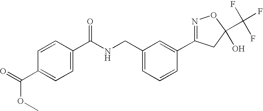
C1(C(NCC2=CC=CC(C3=NOC(C(F)(F)F)(O)C3)=C2)=O)=CC=C(C(=O)OC)C=C1
